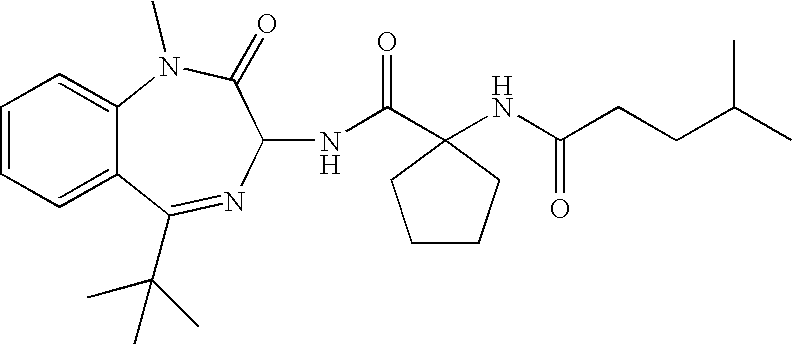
C1CCC(C(NC2N=C(C(C)(C)C)C3=CC=CC=C3N(C)C2=O)=O)(NC(CCC(C)C)=O)C1
